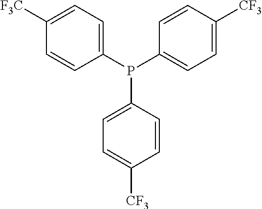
P(C1=CC=C([CF3])C=C1)(C1=CC=C([F3C])C=C1)C1=CC=C([CF3])C=C1
